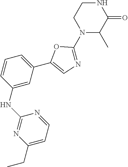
C1=CC(NC2=NC(CC)=CC=N2)=CC(C2=CN=C(N3C(C)C(=O)NCC3)O2)=C1
